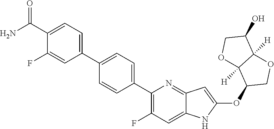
C1(C2=CC=C(C3=C(F)C=C4C(=N3)C=C(OC3COC5([H])C3([H])OCC5O)N4)C=C2)=CC=C(C(N)=O)C(F)=C1
